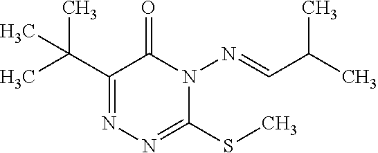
C1(C(C)(C)C)=NN=C(SC)N(N=CC(C)C)C1=O
